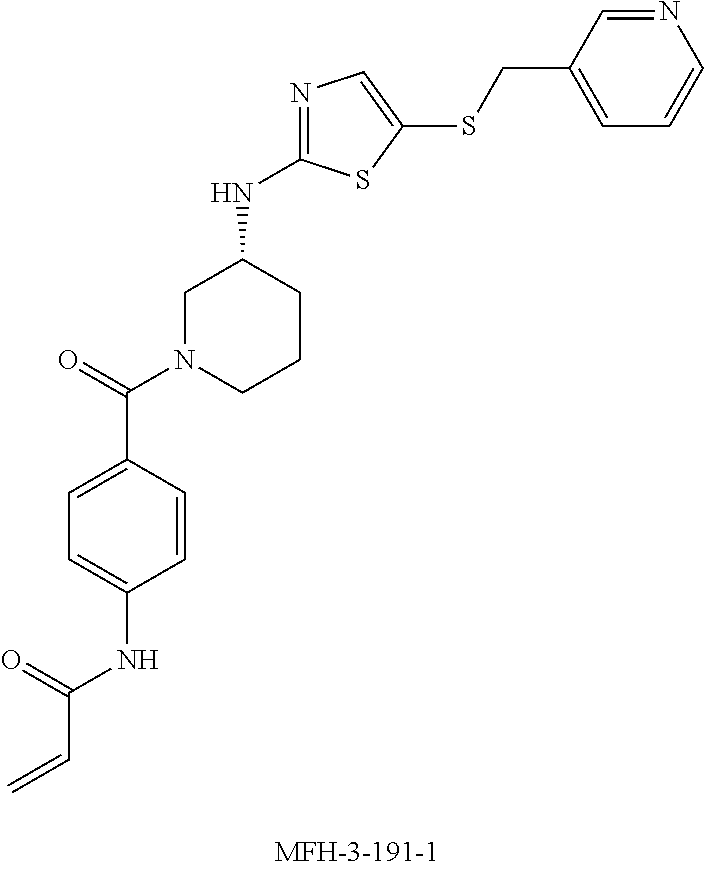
C=CC(NC1=CC=C(C(=O)N2CCCC(NC3=NC=C(SCC4=CC=CN=C4)S3)C2)C=C1)=O
